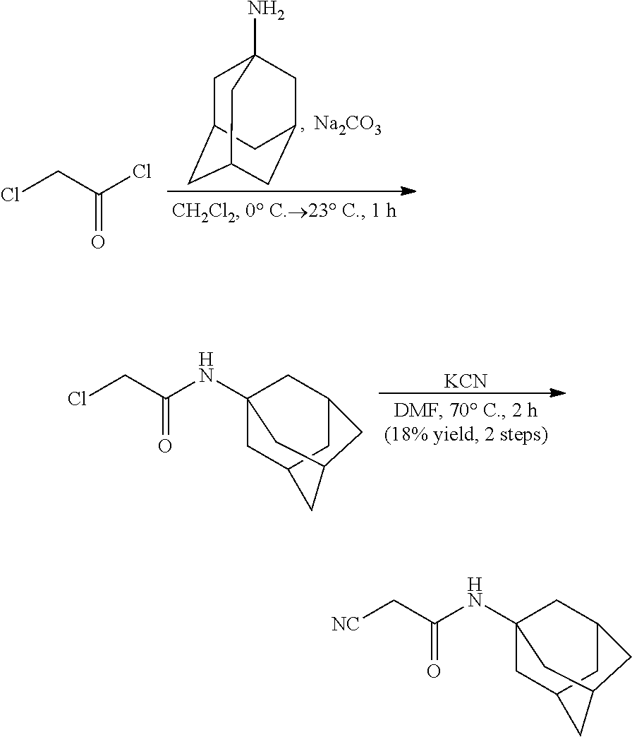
[NC]CC(NC12CC3CC(C1)CC(C3)C2)=O.ClCC(Cl)=O.C1C2CC3CC(CC1(N)C3)C2.[Na2CO3].ClCC(NC12CC3CC(C1)CC(C3)C2)=O.[KCN]
